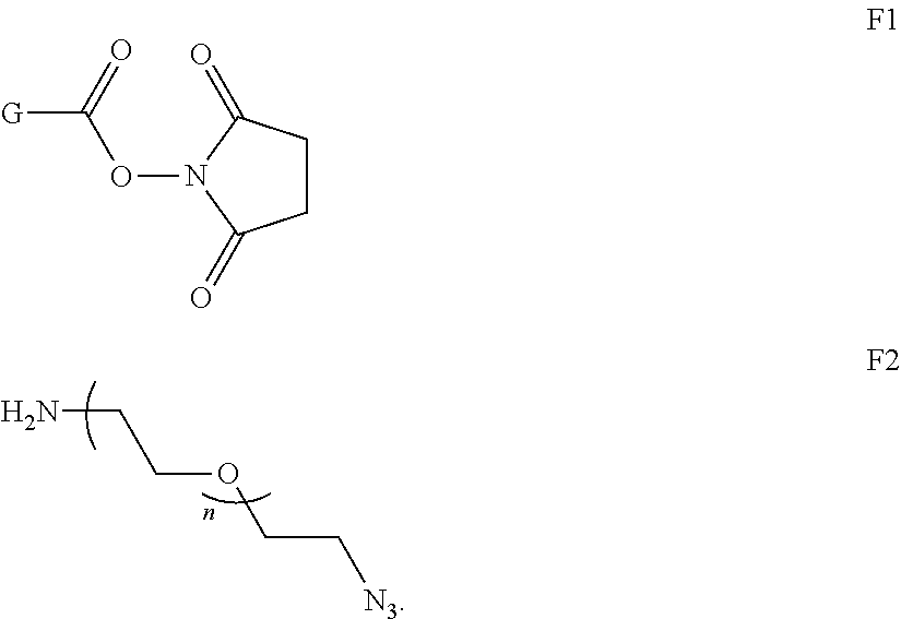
NCCOCC[N3].C1CC(=O)N(OC([G])=O)C1=O
